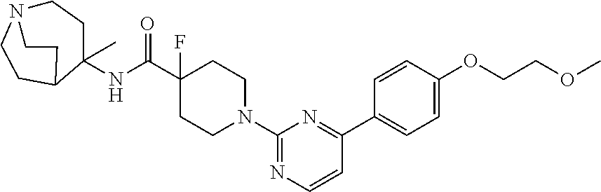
N(C(C1(F)CCN(C2=NC=CC(C3=CC=C(OCCOC)C=C3)=N2)CC1)=O)C1(C)C2CCN(CC1)CC2
